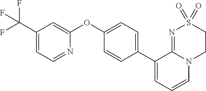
C1(OC2=CC(C(F)(F)F)=CC=N2)=CC=C(C2=CC=CN3C2=NS(=O)(=O)CC3)C=C1
